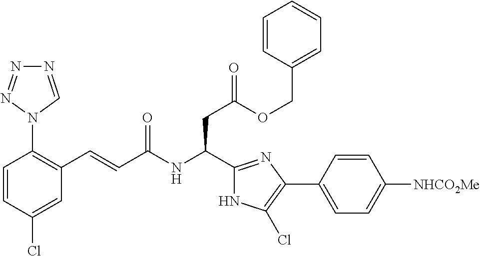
C1(Cl)=CC(C=CC(NC(CC(=O)OCC2=CC=CC=C2)C2=NC(C3=CC=C([NHCO2Me])C=C3)=C(Cl)N2)=O)=C(N2C=NN=N2)C=C1
